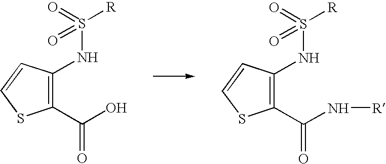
C1(C(O)=O)=C(NS(=O)(=O)[R])C=CS1.C1(C(N[R])=O)=C(NS(=O)(=O)[R])C=CS1
